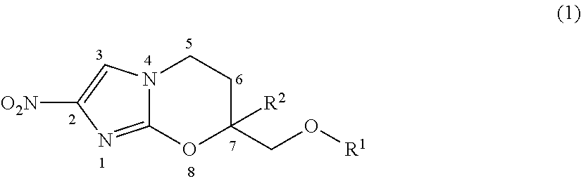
C12=NC([O2N])=CN1CCC([R2])(CO[R1])O2
